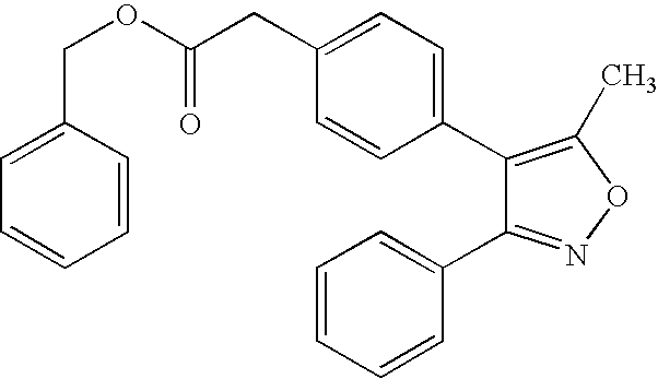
C(CC1=CC=C(C2=C(C)ON=C2C2=CC=CC=C2)C=C1)(OCC1=CC=CC=C1)=O
